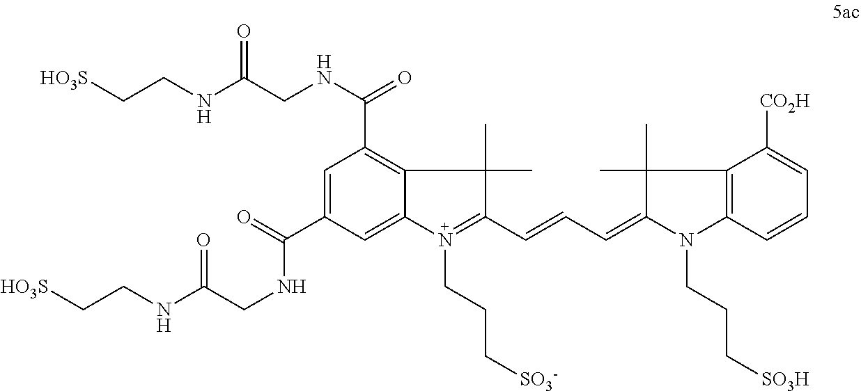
C1=C(C(=O)NCC(NCC[HO3S])=O)C=C2C(=C1C(=O)NCC(NCC[HO3S])=O)C(C)(C)C(C=CC=C1N(CCC[SO3H])C3=C(C([CO2H])=CC=C3)C1(C)C)=N2CCC[SO3-]
